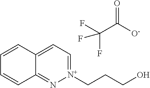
C12=N[N+](CCCO)=CC=C1C=CC=C2.O=C(C(F)(F)F)[O-]
